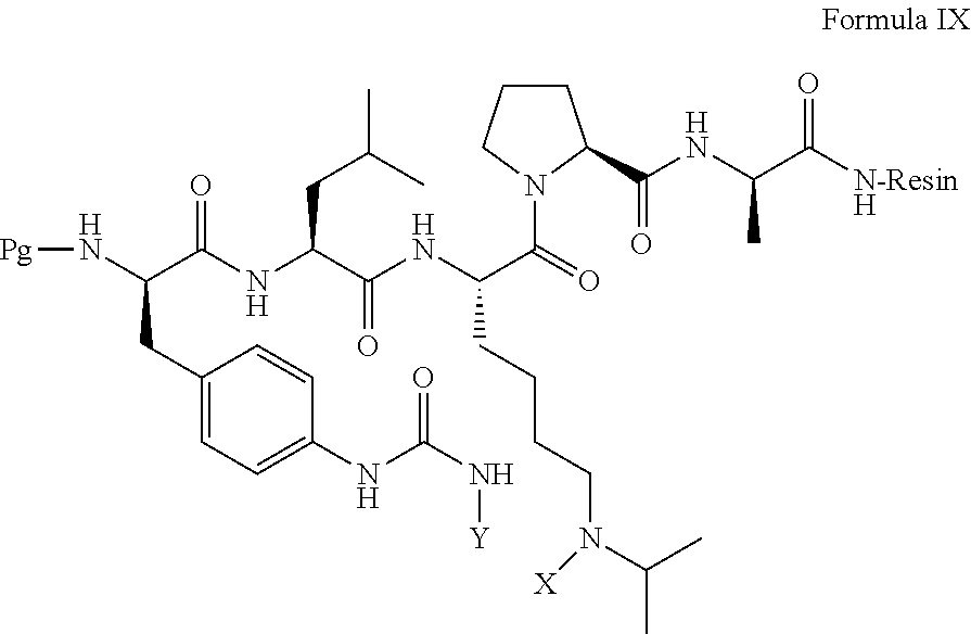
N(C(CC1=CC=C(NC(N[Y])=O)C=C1)C(=O)NC(C(=O)NC(C(N1C(C(NC(C([N-ResinH])=O)C)=O)CCC1)=O)CCCCN([X])C(C)C)CC(C)C)[Pg]
